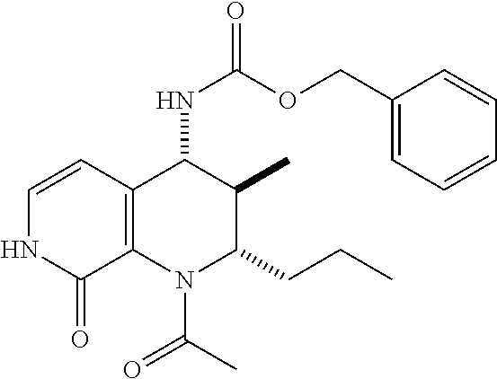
C1=CC2=C(C(=O)N1)N(C(C)=O)C(CCC)C(C)C2NC(=O)OCC1=CC=CC=C1
